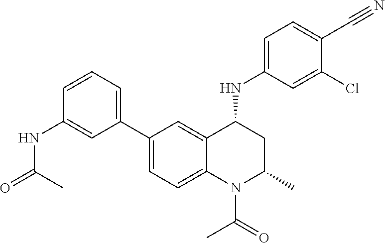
C1(NC2CC(C)N(C(C)=O)C3=CC=C(C4=CC=CC(NC(C)=O)=C4)C=C23)=CC=C(C#N)C(Cl)=C1
